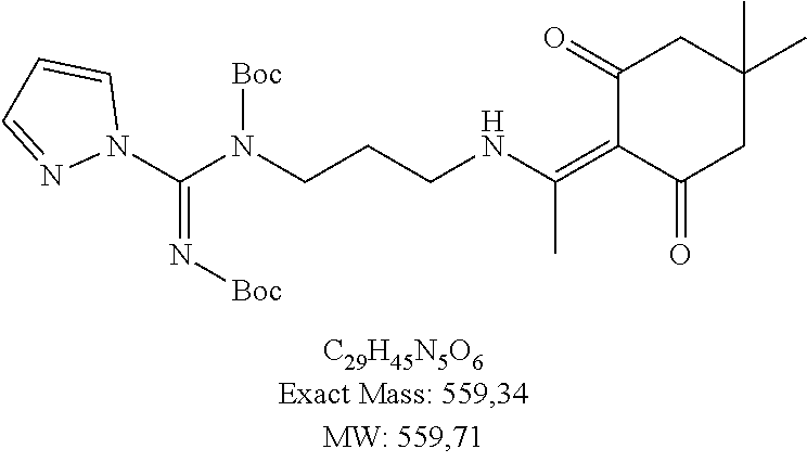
C(NCCCN(C(N1C=CC=N1)=N[Boc])[Boc])(=C1C(=O)CC(C)(C)CC1=O)C
